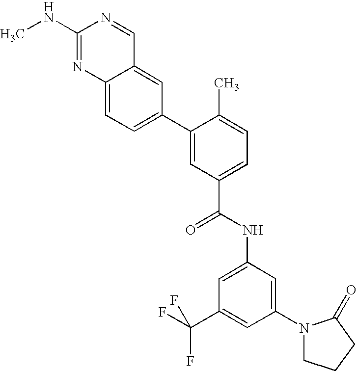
C1(NC)=NC2=CC=C(C3=CC(C(NC4=CC(C(F)(F)F)=CC(N5CCCC5=O)=C4)=O)=CC=C3C)C=C2C=N1
